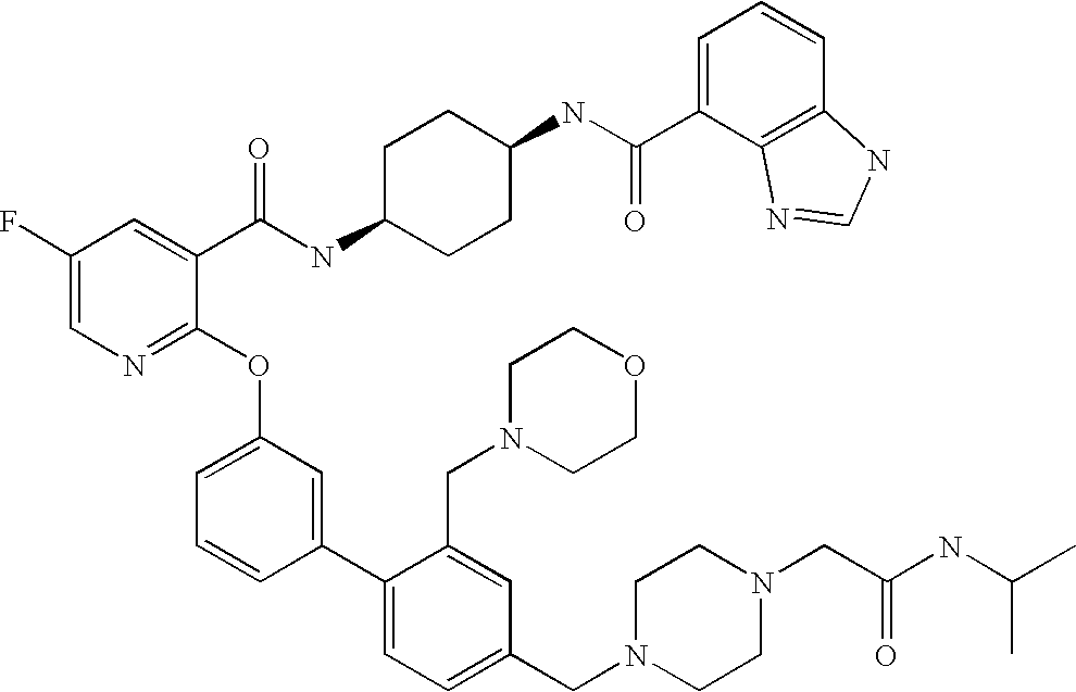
C1(F)=CN=C(OC2=CC=CC(C3=CC=C(CN4CCN(CC(NC(C)C)=O)CC4)C=C3CN3CCOCC3)=C2)C(C(NC2CCC(NC(=O)C3=CC=CC4=C3N=CN4)CC2)=O)=C1
